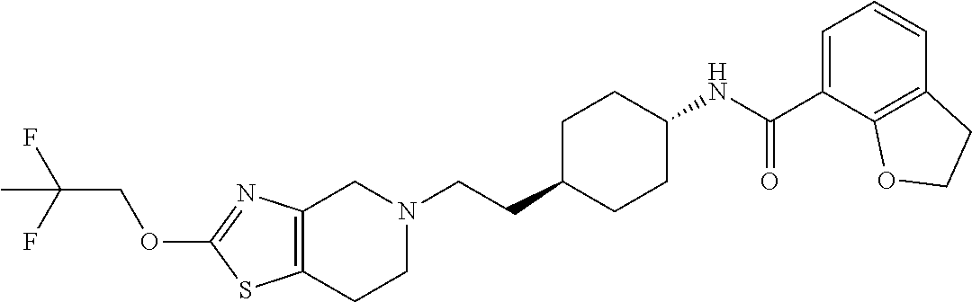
C12=C(CCN(CCC3CCC(NC(C4=CC=CC5=C4OCC5)=O)CC3)C1)SC(OCC(F)(F)C)=N2
